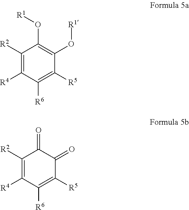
C1([R2])=C([R4])C([R6])=C([R5])C(O[R1])=C1O[R1].C1([R2])=C([R4])C([R6])=C([R5])C(=O)C1=O
